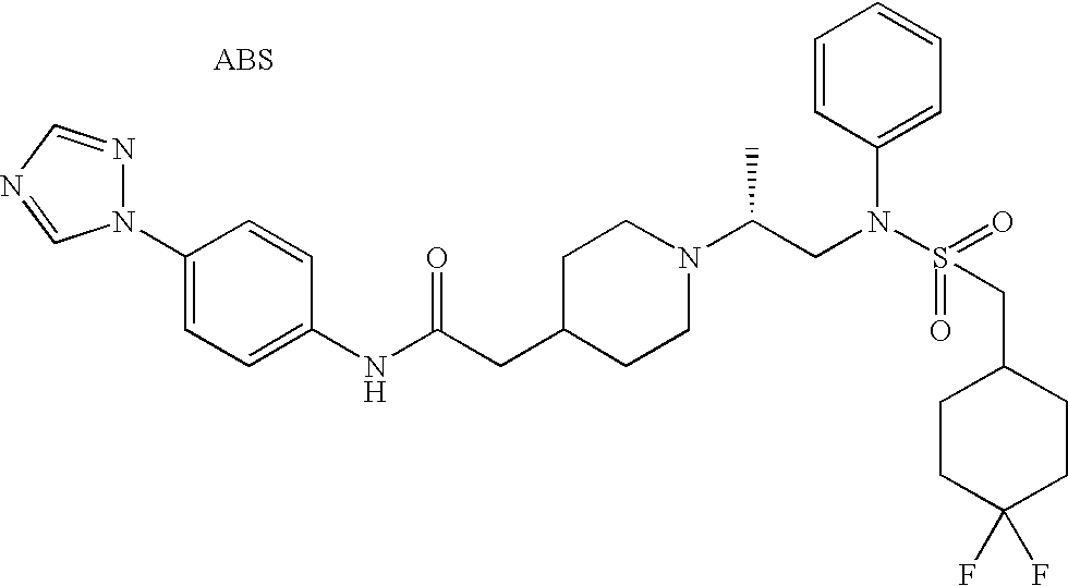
N1(C2=CC=C(NC(CC3CCN(C(CN(S(=O)(=O)CC4CCC(F)(F)CC4)C4=CC=CC=C4)C)CC3)=O)C=C2)N=CN=C1
